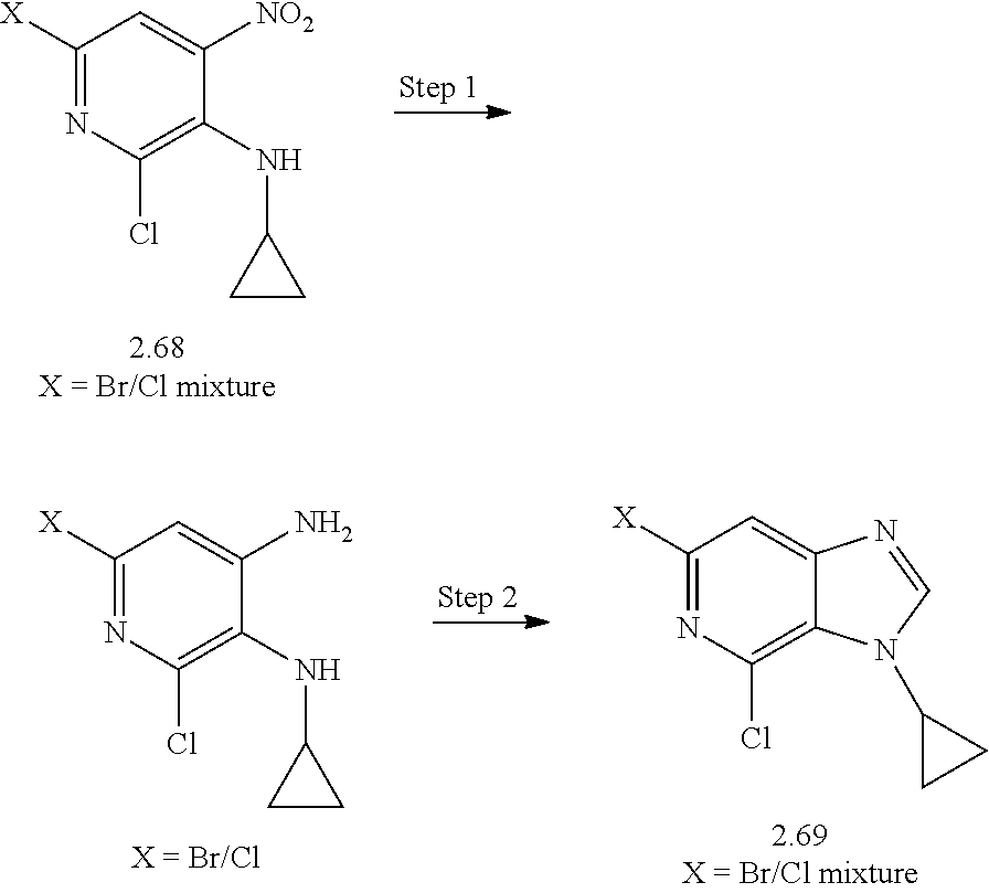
C1([X])=NC(Cl)=C(NC2CC2)C([NO2])=C1.C1([X])=NC(Cl)=C(NC2CC2)C(N)=C1.C1([X])=NC(Cl)=C2C(=C1)N=CN2C1CC1
